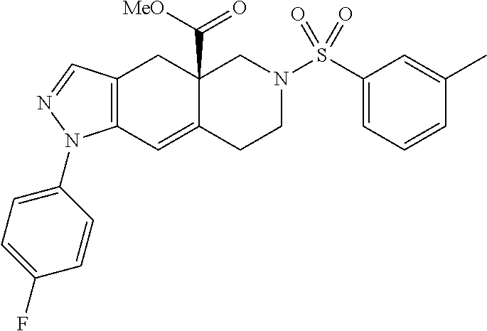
C12=C(C=C3C(C([MeO])=O)(C1)CN(S(C1=CC=CC(C)=C1)(=O)=O)CC3)N(C1=CC=C(F)C=C1)N=C2
